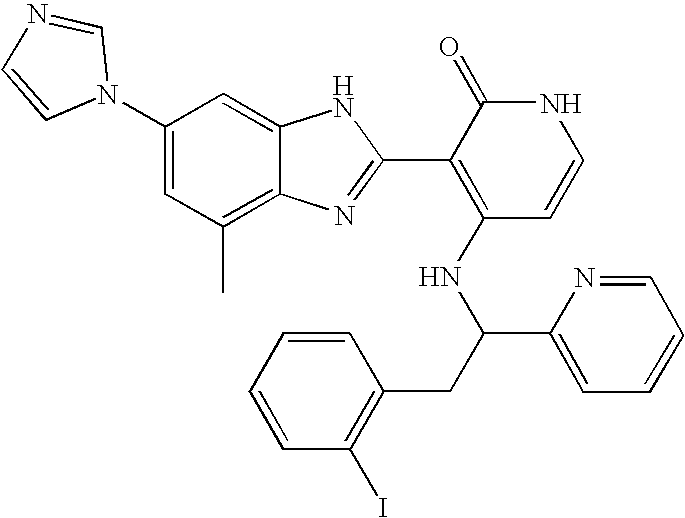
C1(C)=C2C(=CC(N3C=NC=C3)=C1)NC(C1=C(NC(C3=CC=CC=N3)CC3=C(I)C=CC=C3)C=CNC1=O)=N2
